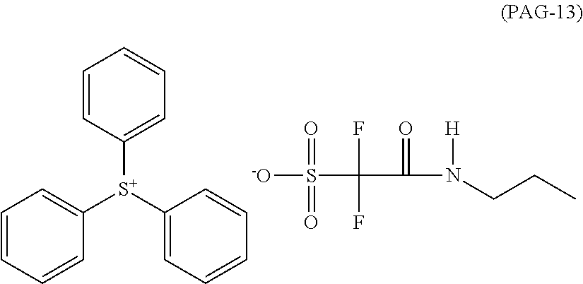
C1=C([S+](C2=CC=CC=C2)C2=CC=CC=C2)C=CC=C1.[-O]S(=O)(=O)C(F)(F)C(N([H])CCC)=O
